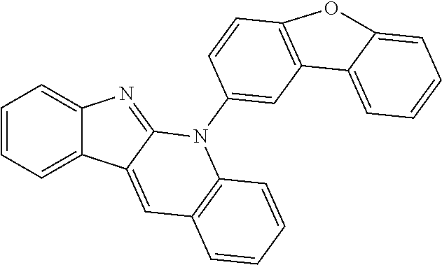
C1=CC=C2C(=C1)N=C1C2=CC2=C(N1C1=CC3=C(C=C1)OC1=CC=CC=C31)C=CC=C2
